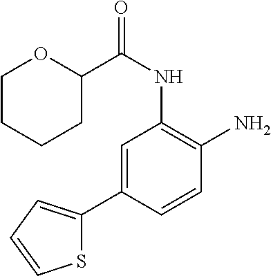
C1=C(C2=CC=CS2)C=CC(N)=C1NC(C1CCCCO1)=O
